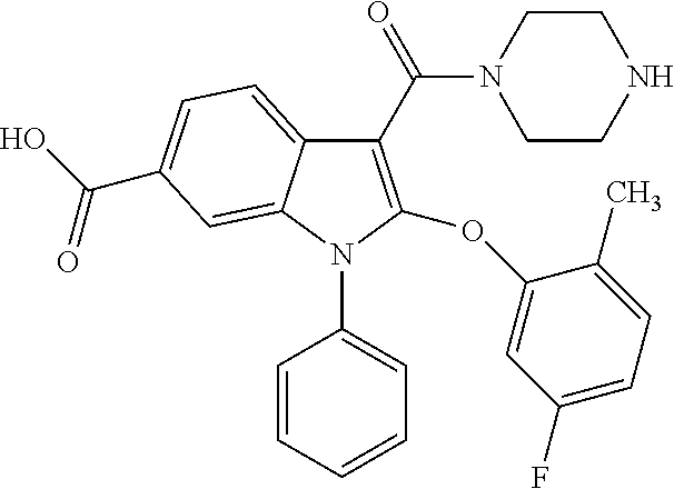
C1(C(N2CCNCC2)=O)=C(OC2=CC(F)=CC=C2C)N(C2=CC=CC=C2)C2=CC(C(O)=O)=CC=C12
